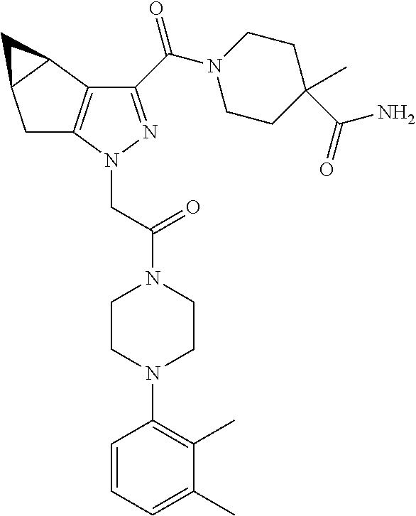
C1C2=C(C3C1C3)C(C(N1CCC(C(=O)N)(C)CC1)=O)=NN2CC(N1CCN(C2=C(C)C(C)=CC=C2)CC1)=O
